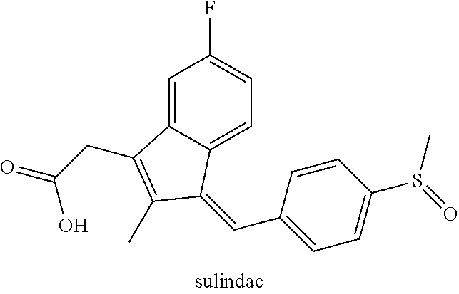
C1=C2C(=CC=C1F)C(=CC1=CC=C(S(=O)C)C=C1)C(C)=C2CC(=O)O
